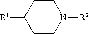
C1CN([R2])CCC1[R1]
